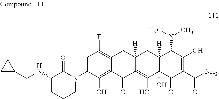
C1=C(N2C(=O)C(NCC3CC3)CCC2)C(O)=C2C(=C1F)CC1([H])C(=C(O)C3(O)C([H])(C1)C(N(C)C)C(O)=C(C(N)=O)C3=O)C2=O
